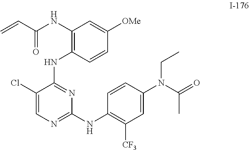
C=CC(=O)NC1=C(NC2=NC(NC3=C([CF3])C=C(N(CC)C(=O)C)C=C3)=NC=C2Cl)C=CC([OMe])=C1
